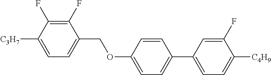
C1(F)=C(F)C([C3H7])=CC=C1COC1=CC=C(C2=CC=C([C4H9])C(F)=C2)C=C1
